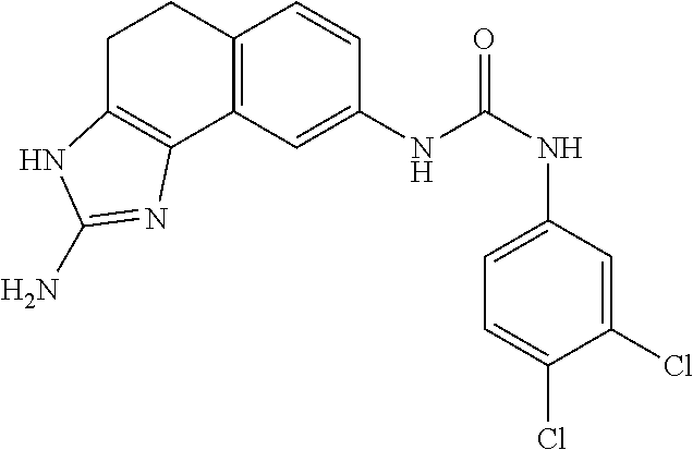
C1(NC(NC2=CC=C(Cl)C(Cl)=C2)=O)=CC2=C(C=C1)CCC1=C2N=C(N)N1
